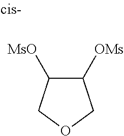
C1([OMs])C([MsO])COC1
